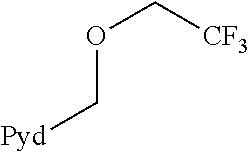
O(C[CF3])C[Pyd]
